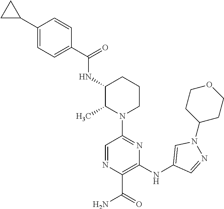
C1(C(=O)NC2C(C)N(C3=NC(NC4=CN(C5CCOCC5)N=C4)=C(C(=O)N)N=C3)CCC2)=CC=C(C2CC2)C=C1
